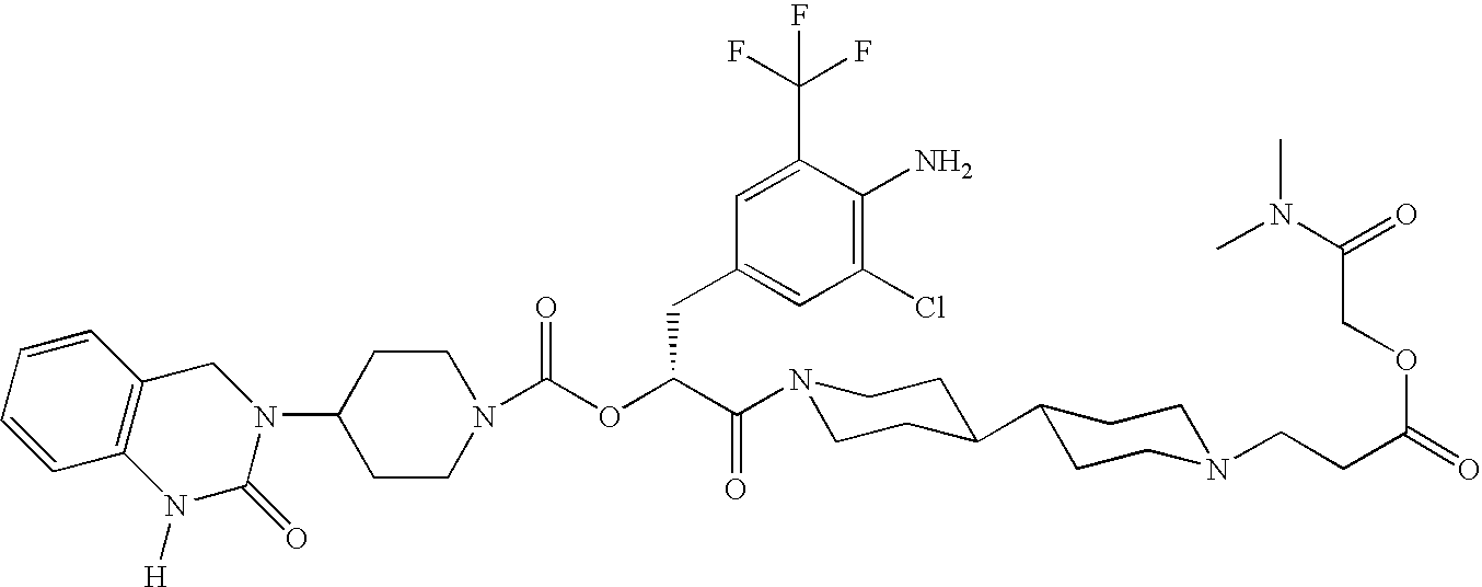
C1(N2CC3=C(N([H])C2=O)C=CC=C3)CCN(C(OC(C(=O)N2CCC(C3CCN(CCC(=O)OCC(N(C)C)=O)CC3)CC2)CC2=CC(Cl)=C(N)C(C(F)(F)F)=C2)=O)CC1
